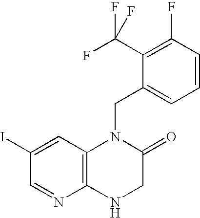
C12=C(C=C(I)C=N1)N(CC1=CC=CC(F)=C1C(F)(F)F)C(=O)CN2
